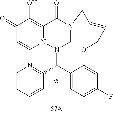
C1(=O)C=CN2C(=C1O)C(=O)N1CN2C(C2=NC=CC=C2)C2=CC=C(F)C=C2OCC=CC1
